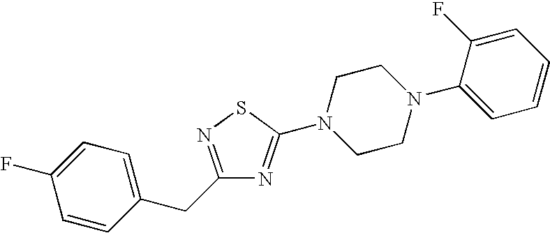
C1=CC(CC2=NSC(N3CCN(C4=CC=CC=C4F)CC3)=N2)=CC=C1F
